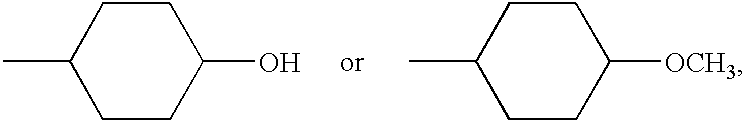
C1CC(O)CCC1C.C1CC([OCH3])CCC1C
